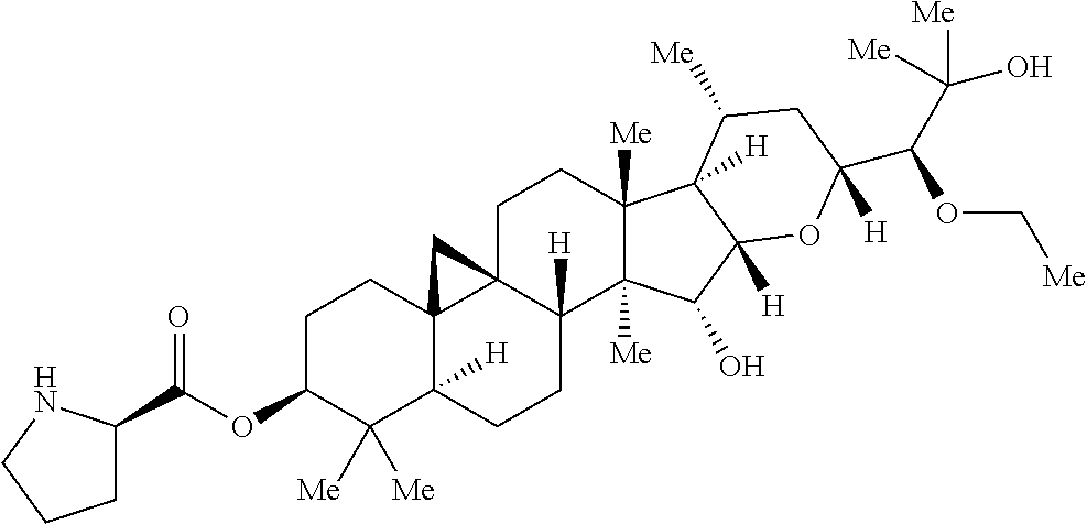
O(C1C([Me])([Me])C2([H])C3(CC1)C1(C([H])(CC2)C2([Me])C([Me])(CC1)C1([H])C([H])(C2O)OC(C(C([Me])(O)[Me])OC[Me])([H])CC1[Me])C3)C(=O)C1CCCN1
